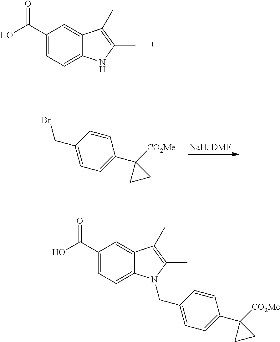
C1(C(O)=O)=CC=C2C(=C1)C(C)=C(C)N2.C1=CC(CBr)=CC=C1C1([CO2Me])CC1.C1(C(O)=O)=CC=C2C(=C1)C(C)=C(C)N2CC1=CC=C(C2([CO2Me])CC2)C=C1
